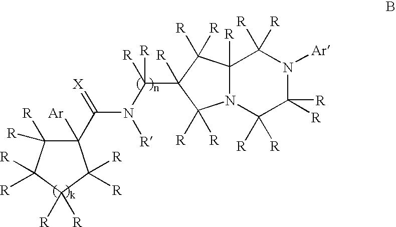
C1(C(=[X])N([R])C([R])([R])C2([R])C([R])([R])C3([R])N(C([R])([R])C([R])([R])N([Ar])C3([R])[R])C2([R])[R])([Ar])C([R])([R])C([R])([R])C([R])([R])C1([R])[R]
